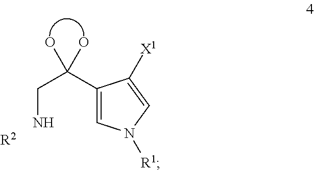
C1(C(CN)(O)O)=CN([R1])C=C1[X1].[R2]
